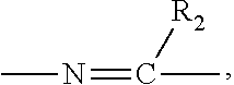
CN=C(C)[R2]
